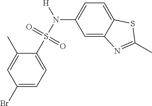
C1(Br)=CC=C(S(=O)(=O)N([H])C2=CC=C3C(=C2)N=C(C)S3)C(C)=C1
